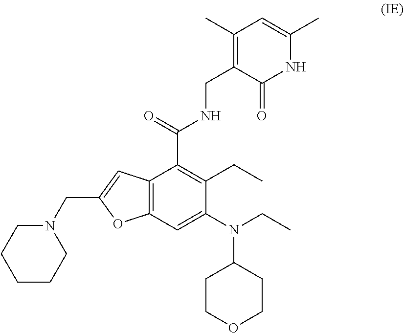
C12=C(C=C(N(CC)C3CCOCC3)C(CC)=C1C(=O)NCC1=C(C)C=C(C)NC1=O)OC(CN1CCCCC1)=C2
